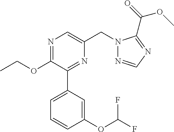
N1=C(OCC)C(C2=CC=CC(OC(F)F)=C2)=NC(CN2N=CN=C2C(=O)OC)=C1
